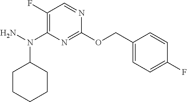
C1(OCC2=CC=C(F)C=C2)=NC(N(N)C2CCCCC2)=C(F)C=N1
